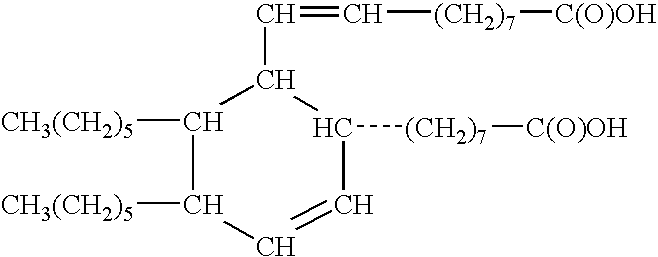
C(=C[(CH2)7][C(O)OH])C1C([CH3(CH2)5])C([CH3(CH2)5])C=CC1[(CH2)7][C(O)OH]
